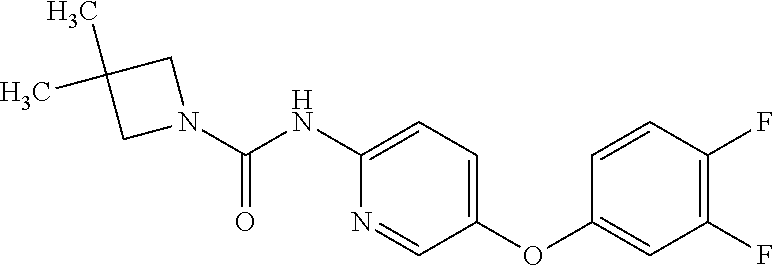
C1(NC(N2CC(C)(C)C2)=O)=CC=C(OC2=CC(F)=C(F)C=C2)C=N1
